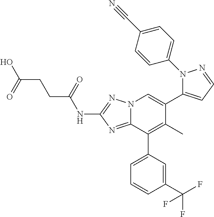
N12C(=NC(NC(CCC(O)=O)=O)=N1)C(C1=CC=CC(C(F)(F)F)=C1)=C(C)C(C1=CC=NN1C1=CC=C(C#N)C=C1)=C2
